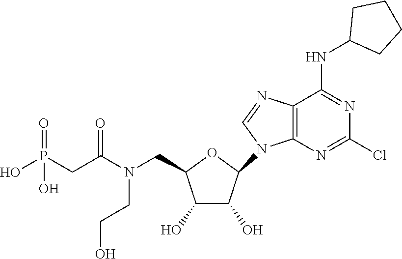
O1C(CN(C(CP(O)(=O)O)=O)CCO)C(O)C(O)C1N1C=NC2=C1N=C(Cl)N=C2NC1CCCC1
